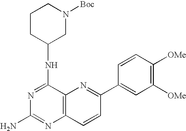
N1=C(NC2CN([Boc])CCC2)C2=C(N=C1N)C=CC(C1=CC([OMe])=C([OMe])C=C1)=N2
